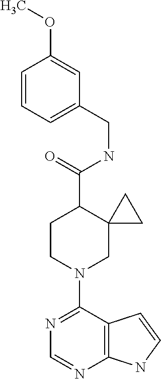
N1=C(N2CC3(C(C(=O)NCC4=CC=CC(OC)=C4)CC2)CC3)C2=C(N=C1)NC=C2
